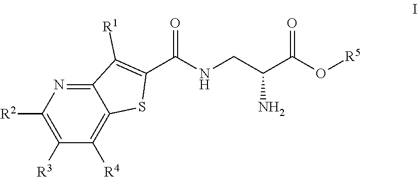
C12=C([R4])C([R3])=C([R2])N=C1C([R1])=C(C(=O)NCC(C(=O)O[R5])N)S2
